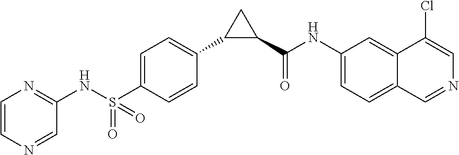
C1(NS(C2=CC=C(C3C(C(NC4=CC=C5C(=C4)C(Cl)=CN=C5)=O)C3)C=C2)(=O)=O)=NC=CN=C1
